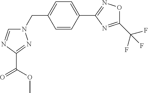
N1(CC2=CC=C(C3=NOC(C(F)(F)F)=N3)C=C2)C=NC(C(OC)=O)=N1
